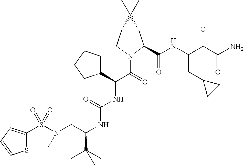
S(N(CC(NC(NC(C(=O)N1C(C(NC(C(C(N)=O)=O)CC2CC2)=O)C2C(C1)C2(C)C)C1CCCC1)=O)C(C)(C)C)C)(=O)(=O)C1=CC=CS1
